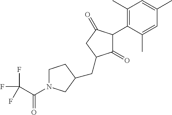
C1(=O)C(C2=C(C)C=C(C)C=C2C)C(=O)CC1CC1CN(C(=O)C(F)(F)F)CC1
